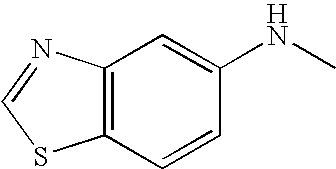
C1=NC2=C(S1)C=CC(NC)=C2
